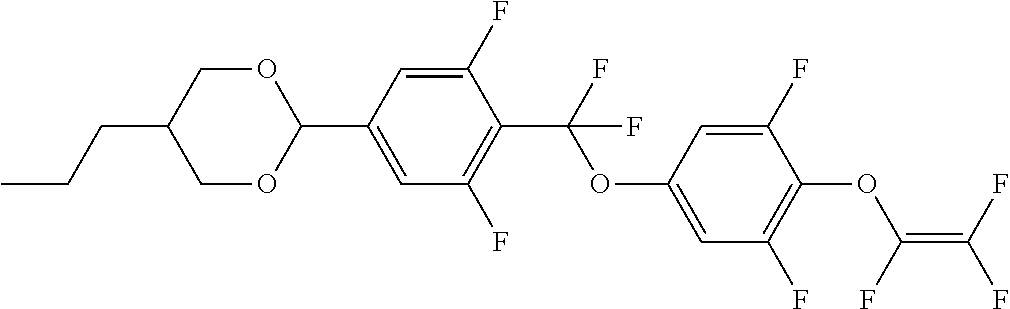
C1(C2=CC(F)=C(C(F)(OC3=CC(F)=C(OC(=C(F)F)F)C(F)=C3)F)C(F)=C2)OCC(CCC)CO1
